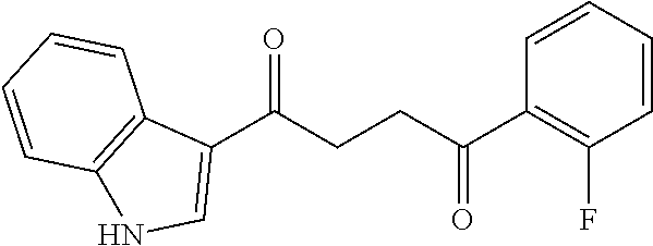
C1(C(CCC(C2=C(F)C=CC=C2)=O)=O)=CNC2=C1C=CC=C2
